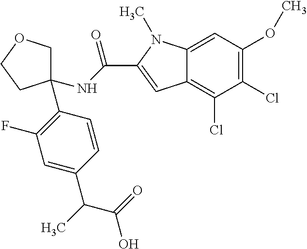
C1(C2=C(F)C=C(C(C)C(=O)O)C=C2)(NC(=O)C2=CC3=C(Cl)C(Cl)=C(OC)C=C3N2C)COCC1
